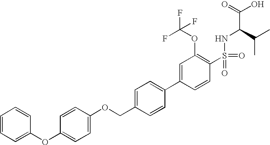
C1=CC=C(OC2=CC=C(OCC3=CC=C(C4=CC(OC(F)(F)F)=C(S(=O)(=O)NC(C(=O)O)C(C)C)C=C4)C=C3)C=C2)C=C1
